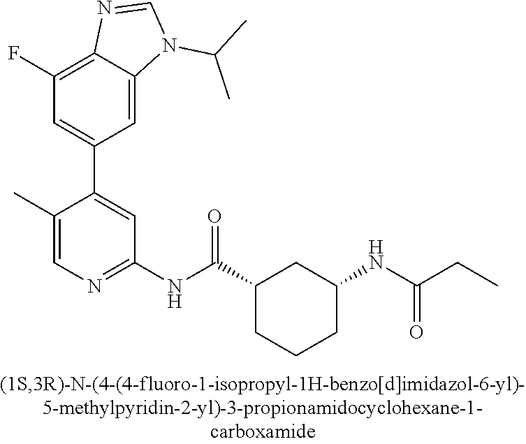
C1(F)=C2C(=CC(C3=CC(NC(C4CCCC(NC(=O)CC)C4)=O)=NC=C3C)=C1)N(C(C)C)C=N2
